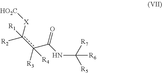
[X](c(c(C(NC([R5])([R7])[R6])=O)([R3])[R4])([R2])[R1])[HO2C]
